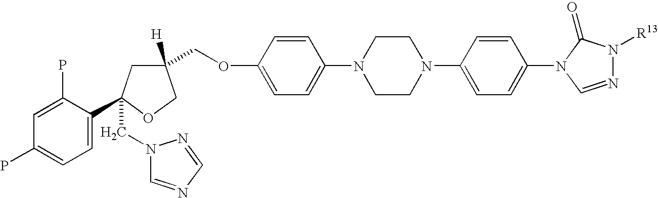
C1=C(C2(CN3C=NC=N3)CC([H])(COC3=CC=C(N4CCN(C5=CC=C(N6C=NN([R13])C6=O)C=C5)CC4)C=C3)CO2)C(P)=CC(P)=C1
